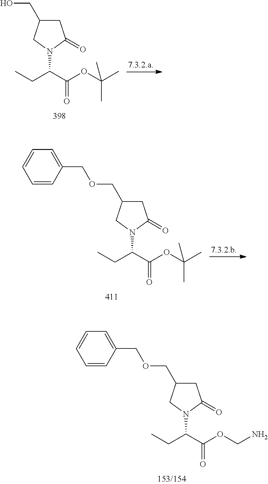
C1C(CO)CN(C(C(OC(C)(C)C)=O)CC)C1=O.C1C(COCC2=CC=CC=C2)CN(C(C(OC(C)(C)C)=O)CC)C1=O.C1C(COCC2=CC=CC=C2)CN(C(C(OCN)=O)CC)C1=O
